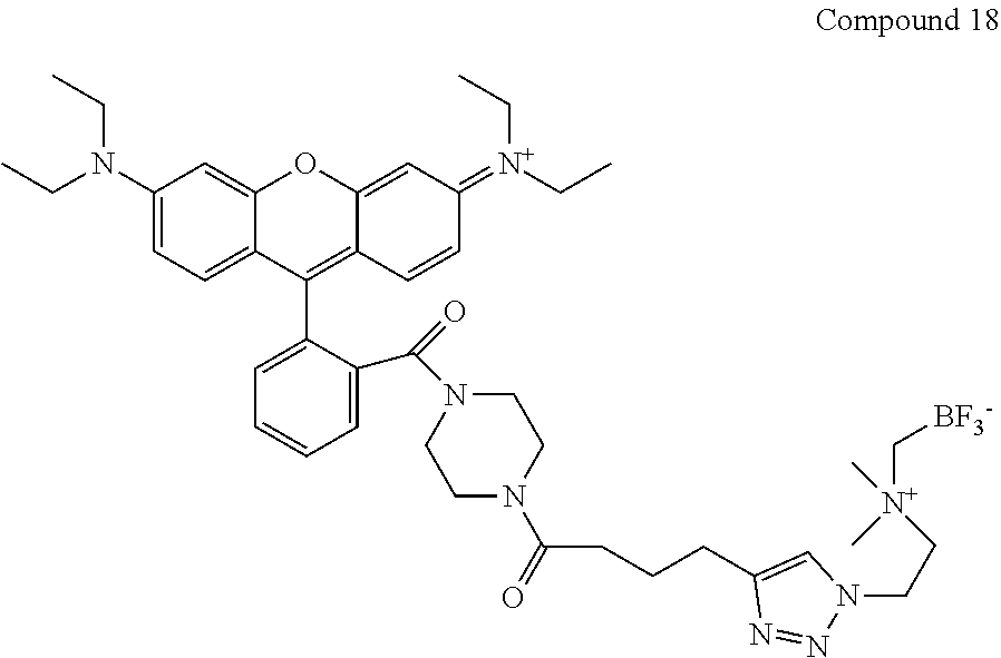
CCN(CC)C1=CC=C2C(=C1)OC1=CC(=[N+](CC)CC)C=CC1=C2C1=CC=CC=C1C(N1CCN(C(CCCC2=CN(CC[N+](C[BF3-])(C)C)N=N2)=O)CC1)=O
